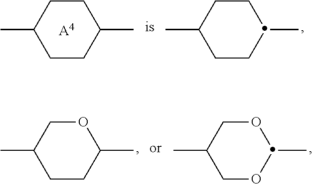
C1CC(C)CCC1C.[A4].C1CC(C)CCC1C.C1CC(C)OCC1C.C1OC(C)OCC1C
